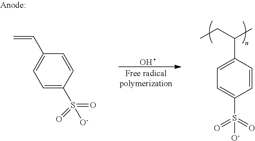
O.CCC(C)C1=CC=C(S(=O)(=O)[O-])C=C1.C1=C(S(=O)(=O)[O-])C=CC(C=C)=C1
